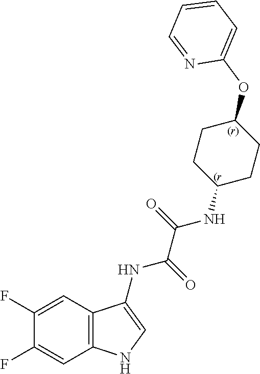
C12=C(C=C(F)C(F)=C1)NC=C2NC(C(=O)NC1CCC(OC2=CC=CC=N2)CC1)=O
